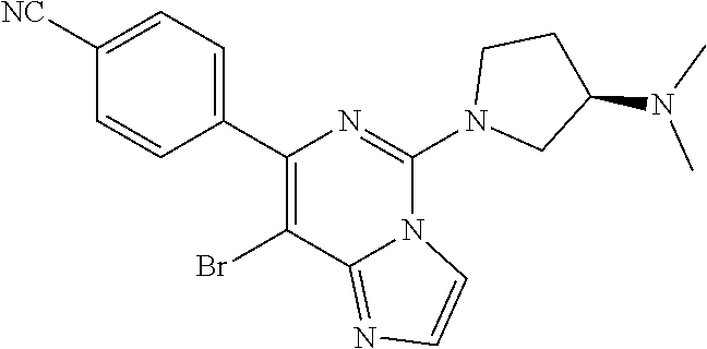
C1(C2=C(Br)C3=NC=CN3C(N3CC(N(C)C)CC3)=N2)=CC=C([NC])C=C1
